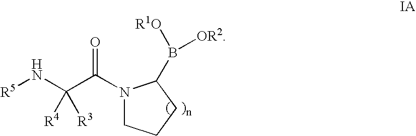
N1(C(C(N[R5])([R4])[R3])=O)CCCC1B([R1O])[OR2]
